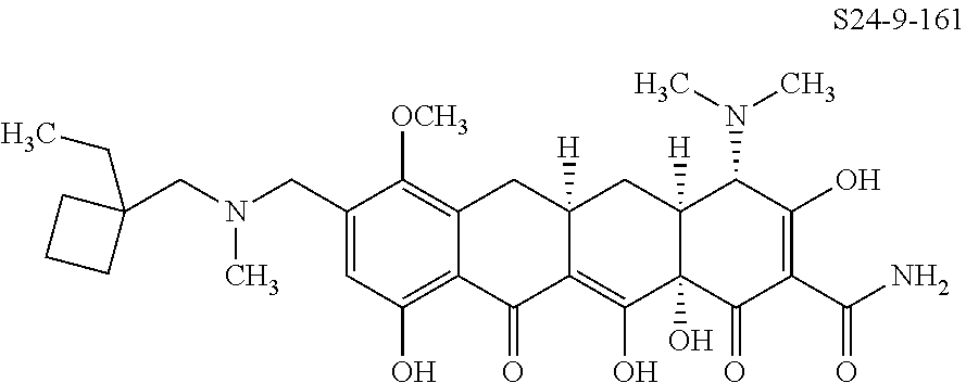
C1(CN(CC2(CC)CCC2)C)=CC(O)=C2C(=C1[OCH3])CC1([H])C(=C(O)C3(O)C([H])(C1)C(N(C)C)C(O)=C(C(N)=O)C3=O)C2=O
